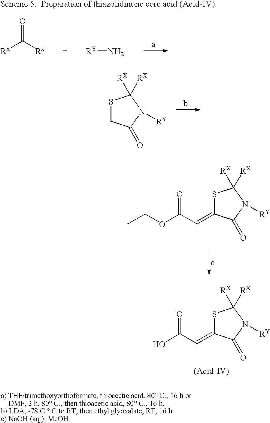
O=C([Rx])[Rx].[RY]N.S1CC(=O)N([RY])C1([RX])[RX].S1C(=CC(OCC)=O)C(=O)N([RY])C1([RX])[RX].S1C(=CC(O)=O)C(=O)N([RY])C1([RX])[RX]
